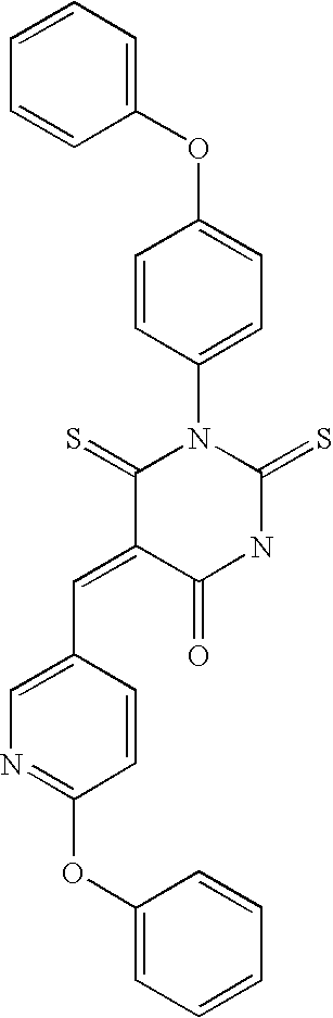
C1=CC=CC(OC2=CC=C(N3C(=S)C(=CC4=CN=C(OC5=CC=CC=C5)C=C4)C(=O)NC3=S)C=C2)=C1
